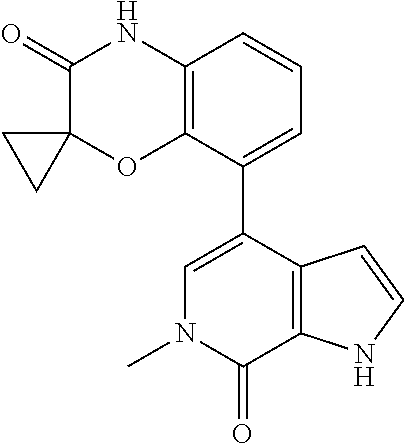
C12=C(C(C3=CN(C)C(=O)C4=C3C=CN4)=CC=C1)OC1(C(=O)N2)CC1
